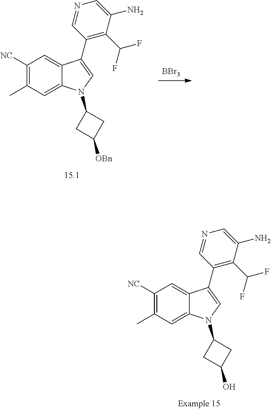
C1([NC])=C(C)C=C2C(=C1)C(C1=C(C(F)F)C(N)=CN=C1)=CN2C1CC(O)C1.C1([NC])=C(C)C=C2C(=C1)C(C1=C(C(F)F)C(N)=CN=C1)=CN2C1CC([OBn])C1.[BBr3]
